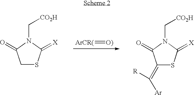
C1SC(=[X])N(C[CO2H])C1=O.C1(=C([Ar])[R])SC(=[X])N(C[CO2H])C1=O.[ArCR(]=[O)]
